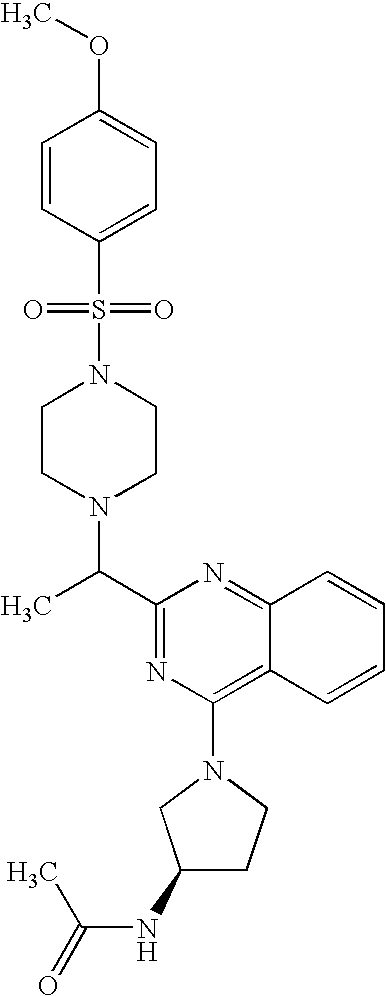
C1(C(N2CCN(S(=O)(=O)C3=CC=C(OC)C=C3)CC2)C)=NC(N2CC(NC(=O)C)CC2)=C2C(=N1)C=CC=C2
